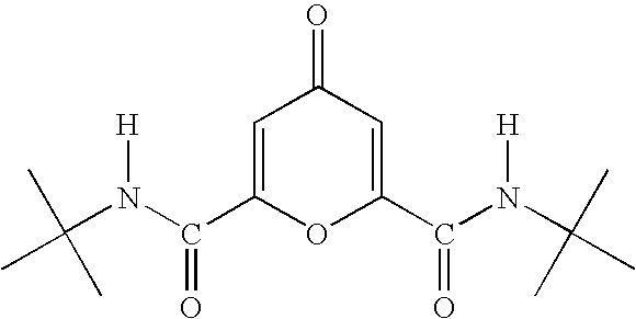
C1=C(C(N(C(C)(C)C)[H])=O)OC(C(N(C(C)(C)C)[H])=O)=CC1=O
